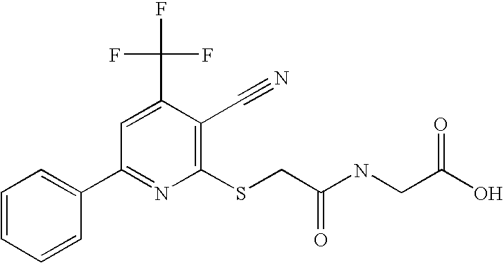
C1=CC=CC(C2=NC(SCC(NCC(O)=O)=O)=C(C#N)C(C(F)(F)F)=C2)=C1
